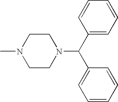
N1(C)CCN(C(C2=CC=CC=C2)C2=CC=CC=C2)CC1
